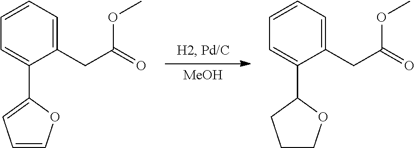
[MeOH].C1=CC=C(CC(=O)OC)C(C2CCCO2)=C1.C1=CC=C(CC(=O)OC)C(C2=CC=CO2)=C1
